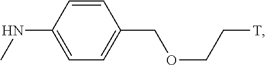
C1=CC(NC)=CC=C1COCC[T]
